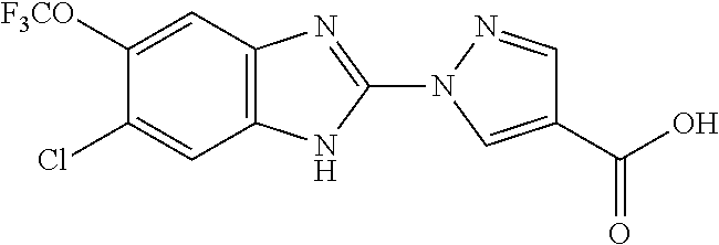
C12=C(N=C(N3C=C(C(O)=O)C=N3)N1)C=C([F3CO])C(Cl)=C2
